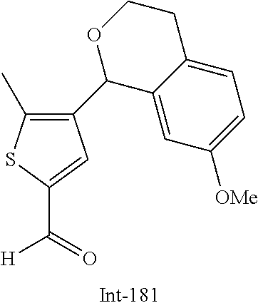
C1(C2C3=CC([OMe])=CC=C3CCO2)=C(C)SC(C(=O)[H])=C1
